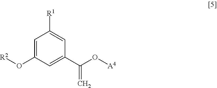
C1=C(O[R2])C=C(C(=C)O[A4])C=C1[R1]
